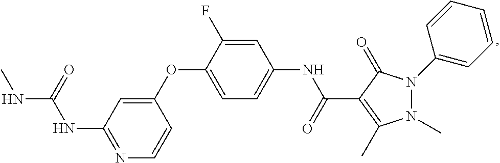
N1=C(NC(=O)NC)C=C(OC2=CC=C(NC(=O)C3=C(C)N(C)N(C4=CC=CC=C4)C3=O)C=C2F)C=C1
